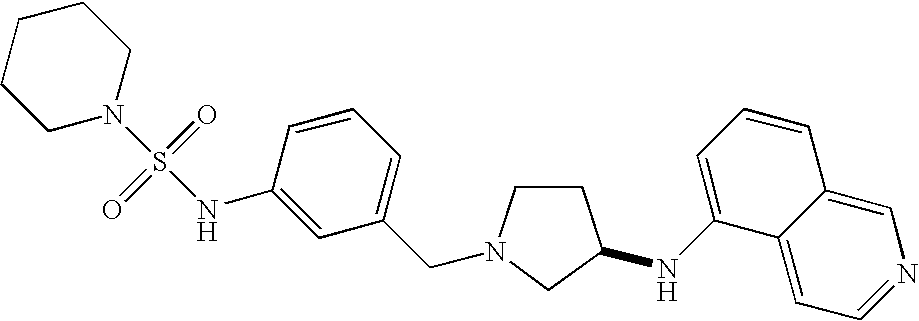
C1CN(CC2=CC=CC(NS(=O)(=O)N3CCCCC3)=C2)CC1NC1=CC=CC2=CN=CC=C12
